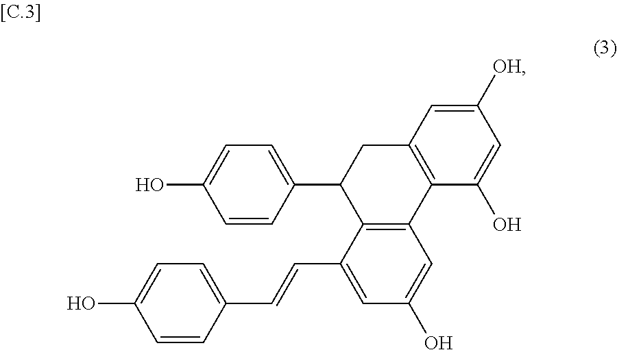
C1=C(C2C3=C(C4=C(C2)C=C([OH])C=C4O)C=C(O)C=C3C=CC2=CC=C(O)C=C2)C=CC(O)=C1
